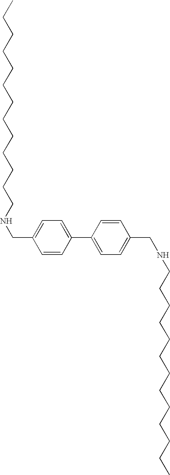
C1=CC(C2=CC=C(CNCCCCCCCCCCCCC)C=C2)=CC=C1CNCCCCCCCCCCCCC
